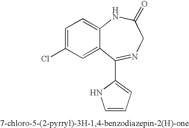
C12=CC(Cl)=CC=C1NC(=O)CN=C2C1=CC=CN1
